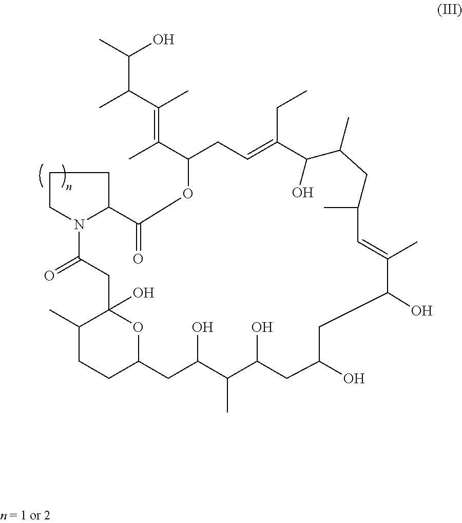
C1(C)CCC2OC1(O)CC(=O)N1CCCC1C(=O)OC(C(=C(C(C)C(C)O)C)C)CC=C(CC)C(O)C(C)CC(C)C=C(C)C(O)CC(O)CC(O)C(C)C(O)C2
